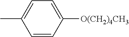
C1=CC([O(CH2)4CH3])=CC=C1C
